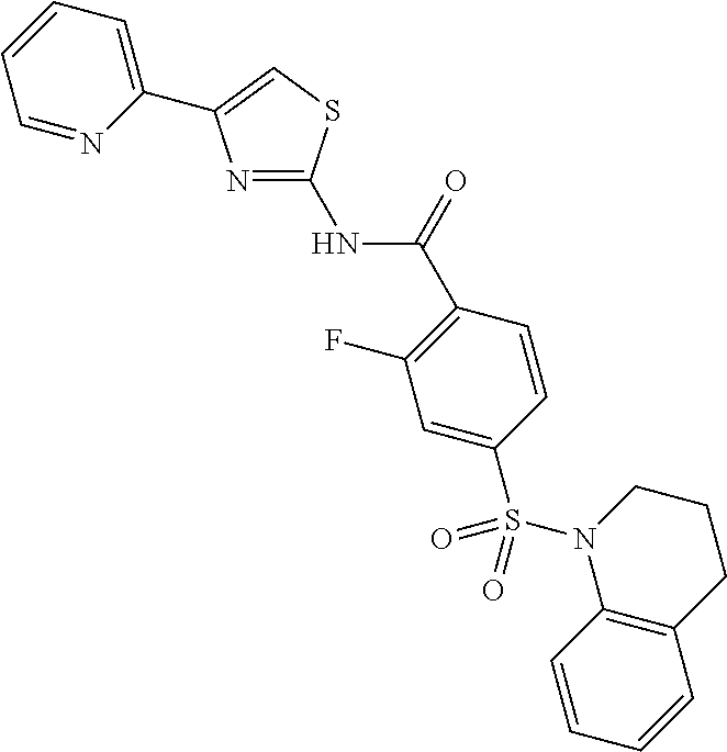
N(C(=O)C1=C(F)C=C(S(N2C3=C(CCC2)C=CC=C3)(=O)=O)C=C1)C1=NC(C2=CC=CC=N2)=CS1
